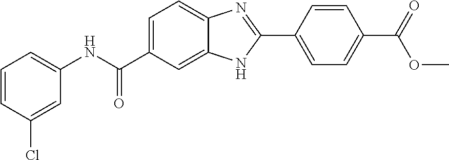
C1(NC(C2=CC=C3C(=C2)NC(C2=CC=C(C(=O)OC)C=C2)=N3)=O)=CC=CC(Cl)=C1
